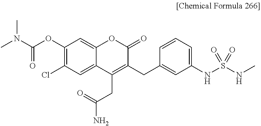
CN(C(OC1=C(Cl)C=C2C(=C1)OC(=O)C(CC1=CC(NS(NC)(=O)=O)=CC=C1)=C2CC(N)=O)=O)C
